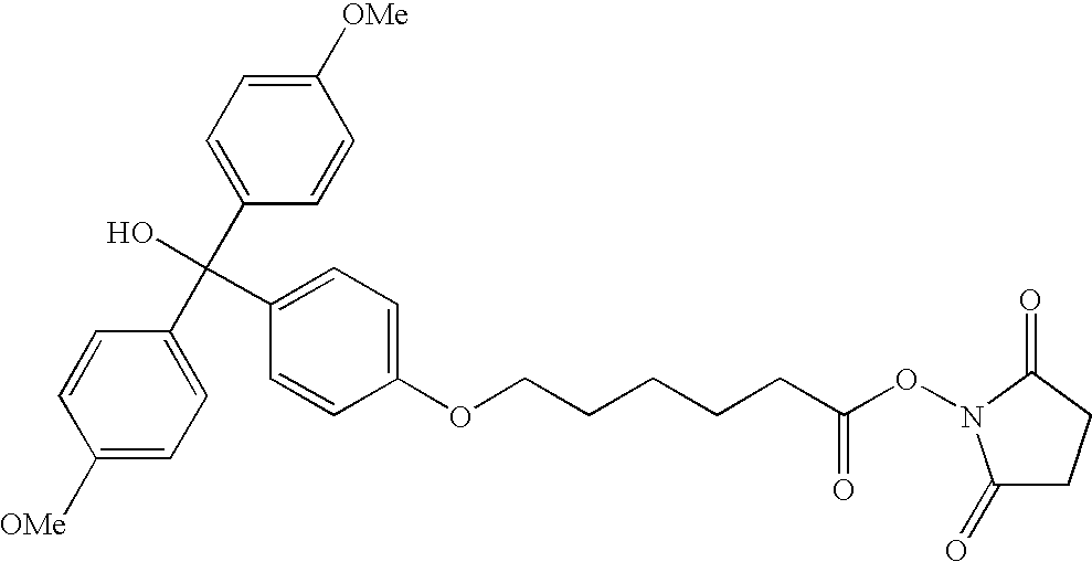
C1([OMe])=CC=C(C(C2=CC=C([OMe])C=C2)(O)C2=CC=C(OCCCCCC(ON3C(=O)CCC3=O)=O)C=C2)C=C1
